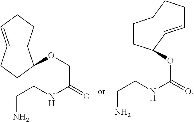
C1=CCCCC(OCC(NCCN)=O)CC1.C1CC(OC(=O)NCCN)C=CCCC1
